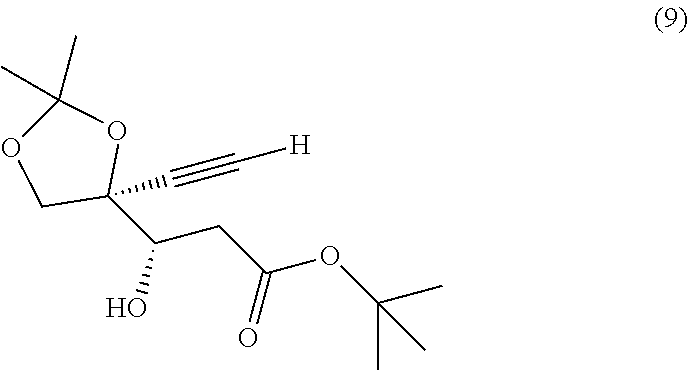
C1(C(CC(OC(C)(C)C)=O)O)(C#C[H])OC(C)(C)OC1
